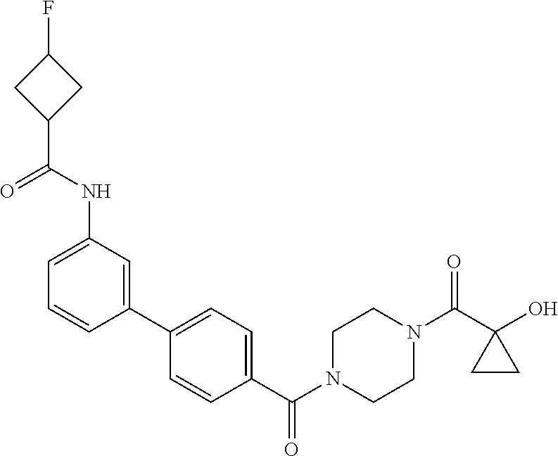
OC1(C(N2CCN(C(=O)C3=CC=C(C4=CC(NC(C5CC(F)C5)=O)=CC=C4)C=C3)CC2)=O)CC1
